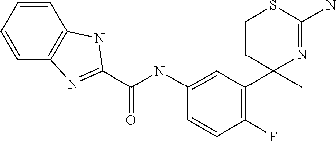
C1(NC(=O)C2=NC3=C(C=CC=C3)N2)=CC(C2(C)N=C(N)SCC2)=C(F)C=C1
